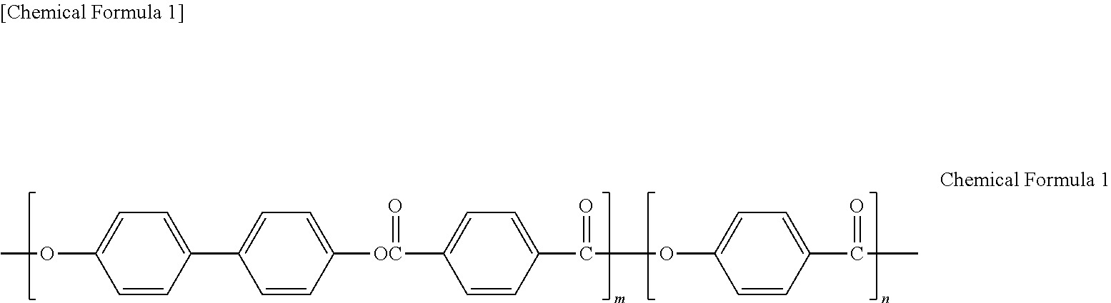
C1=CC(C2=CC=C([OC](=O)C3=CC=C(C(=O)OC4=CC=C(C(C)=O)C=C4)C=C3)C=C2)=CC=C1OC
